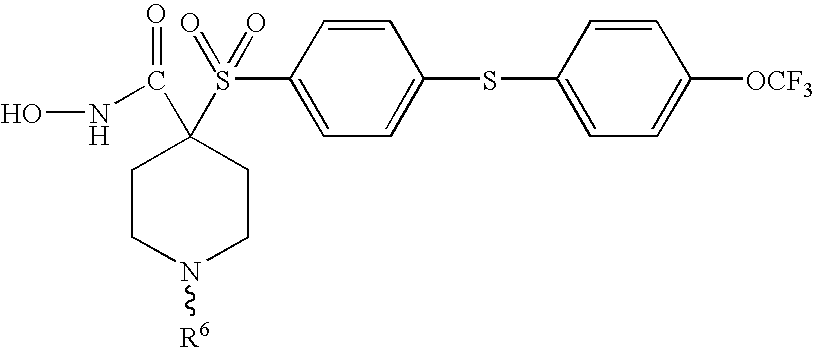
C1=CC(SC2=CC=C(S(C3(C(NO)=O)CCN([R6])CC3)(=O)=O)C=C2)=CC=C1[OCF3]
